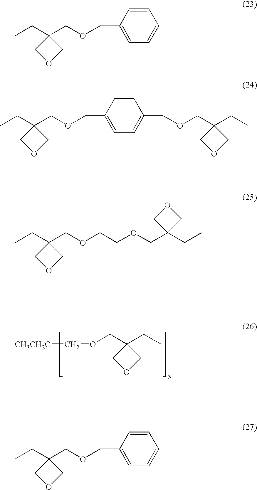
[CH3CH2C]COCC1(CC)COC1.CCC1(COCC2=CC=CC=C2)COC1.CCC1(COCC2=CC=C(COCC3(CC)COC3)C=C2)COC1.CCC1(COCCOCC2(CC)COC2)COC1.CCC1(COCC2=CC=CC=C2)COC1
